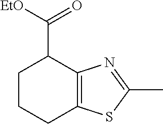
C1CCC2=C(C1C([EtO])=O)N=C(C)S2
